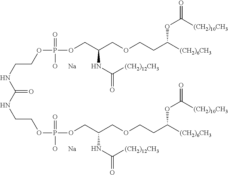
C(NCCOP(OCC(COCCC([(CH2)6CH3])OC(=O)[(CH2)10CH3])NC(=O)[(CH2)12CH3])(=O)[O      Na])(=O)NCCOP(OCC(COCCC([(CH2)6CH3])OC(=O)[(CH2)10CH3])NC(=O)[(CH2)12CH3])(=O)[O      Na]
